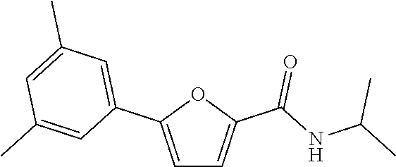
C1=C(C2=CC(C)=CC(C)=C2)OC(C(NC(C)C)=O)=C1
